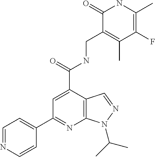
C12=C(C(C(=O)NCC3=C(C)C(F)=C(C)NC3=O)=CC(C3=CC=NC=C3)=N1)C=NN2C(C)C
